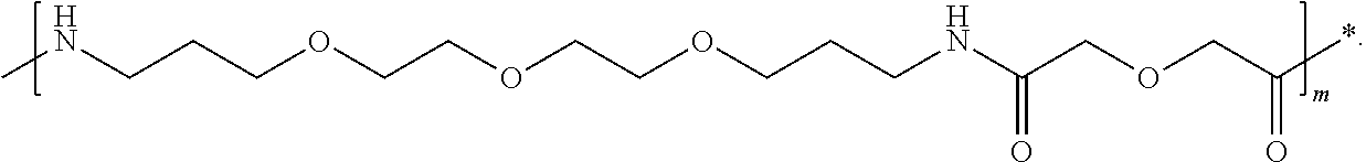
CNCCCOCCOCCOCCCNC(COCC(*)=O)=O
